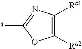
C1([Ra2])=C([Ra1])N=C(*)O1
